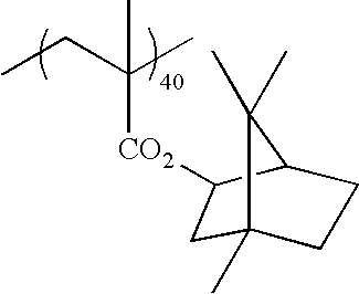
CCC(C)([CO2]C1C2CCC(C)(C2(C)C)C1)C
